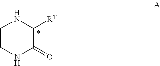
C1CNC(=O)C([R1])N1
